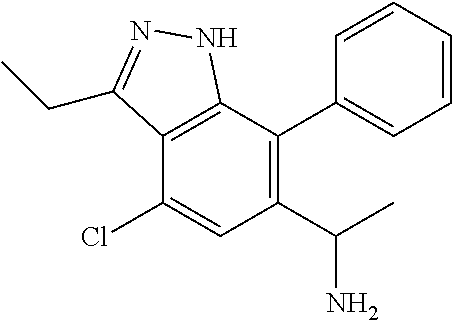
C12=C(C(C3=CC=CC=C3)=C(C(C)N)C=C1Cl)NN=C2CC
